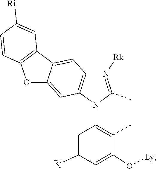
CC1=C(N2C3=C(C=C4C5=C(C=CC([Ri])=C5)OC4=C3)N([Rk])=C2C)C=C([Rj])C=C1O[Ly]
